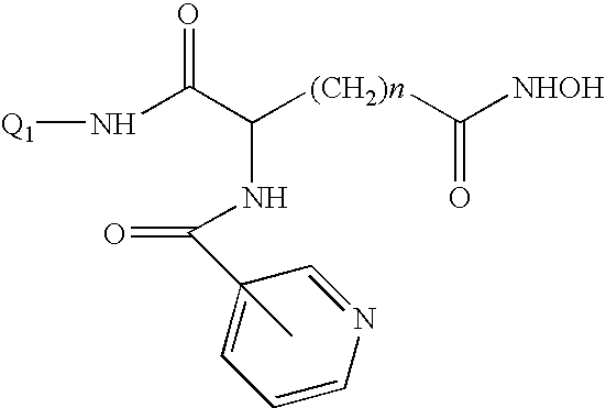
[Q1]NC(C([(CH2)n]C([NHOH])=O)NC(=O)C1(C)=CC=CN=C1)=O
